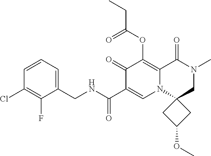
C1=CC=C(CNC(C2=CN3C(=C(OC(CC)=O)C2=O)C(=O)N(C)CC32CC(OC)C2)=O)C(F)=C1Cl
